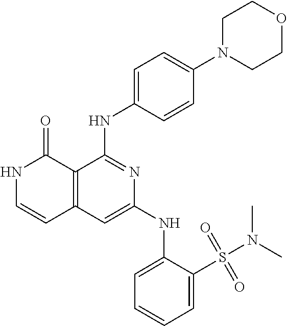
C12=C(C=C(NC3=CC=CC=C3S(=O)(=O)N(C)C)N=C1NC1=CC=C(N3CCOCC3)C=C1)C=CNC2=O
